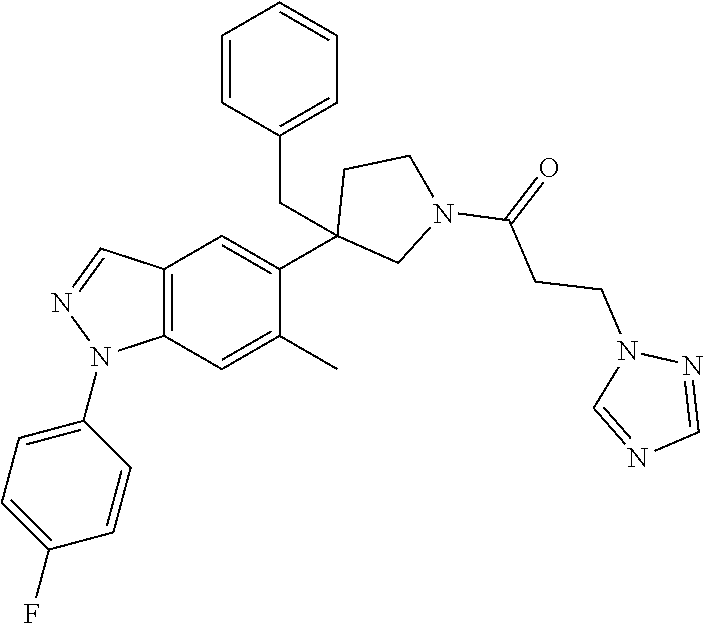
C12=C(C=C(C)C(C3(CC4=CC=CC=C4)CN(C(=O)CCN4C=NC=N4)CC3)=C1)N(C1=CC=C(F)C=C1)N=C2
